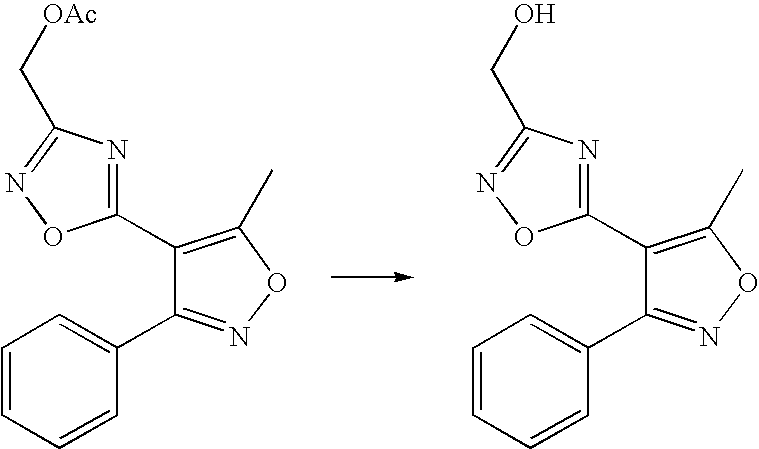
C1(C2=C(C)ON=C2C2=CC=CC=C2)=NC(C[OAc])=NO1.C1(C2=C(C)ON=C2C2=CC=CC=C2)=NC(CO)=NO1
